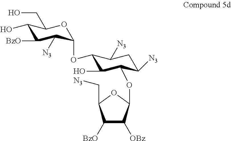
C1([BzO])C([OBz])C(OC2C(O)C(OC3C([N3])C([BzO])C(O)C(CO)O3)C([N3])CC2[N3])OC1C[N3]
